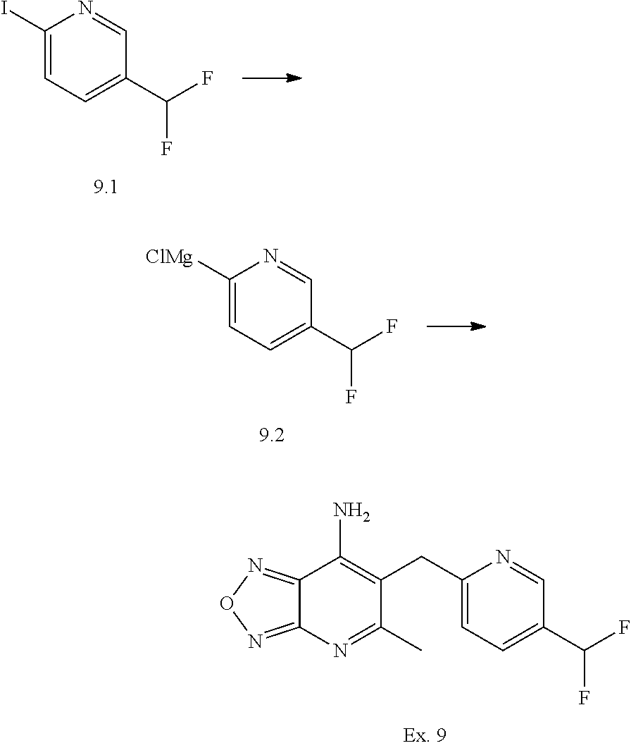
C1([ClMg])=CC=C(C(F)F)C=N1.C(C1=C(N)C2=NON=C2N=C1C)C1=CC=C(C(F)F)C=N1.C1(I)=CC=C(C(F)F)C=N1
